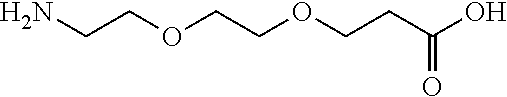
C(COCCOCCC(=O)O)N
